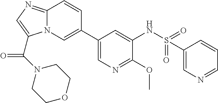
C12=NC=C(C(N3CCOCC3)=O)N1C=C(C1=CN=C(OC)C(NS(=O)(=O)C3=CN=CC=C3)=C1)C=C2
